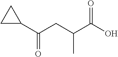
C(C(C(O)=O)C)C(C1CC1)=O
